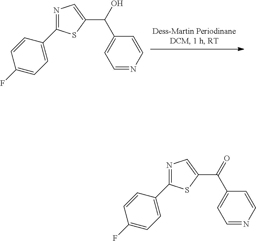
N1=C(C2=CC=C(F)C=C2)SC(C(O)C2=CC=NC=C2)=C1.N1=C(C2=CC=C(F)C=C2)SC(C(=O)C2=CC=NC=C2)=C1
